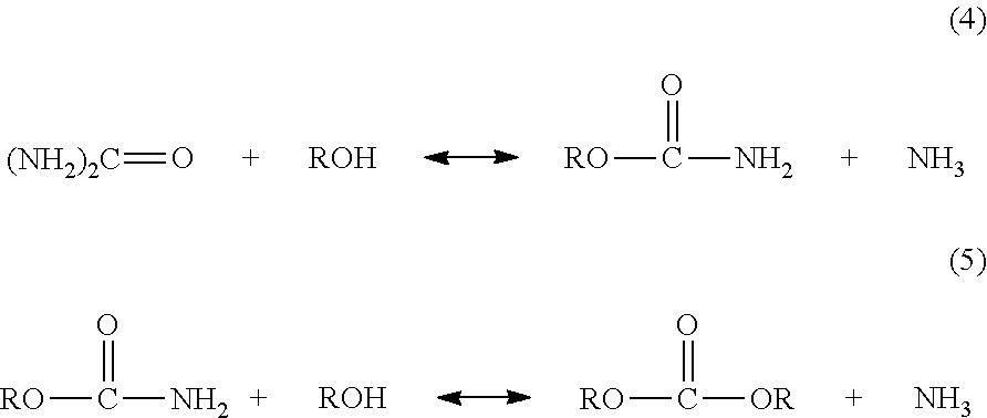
[(NH2)2C]=O.[ROH].[RO]C(=O)N.N.[ROH].[RO]C(=O)[OR].N.[RO]C(=O)N
